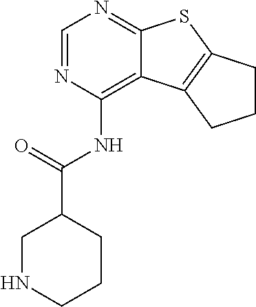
C1=NC(NC(C2CNCCC2)=O)=C2C(=N1)SC1=C2CCC1
